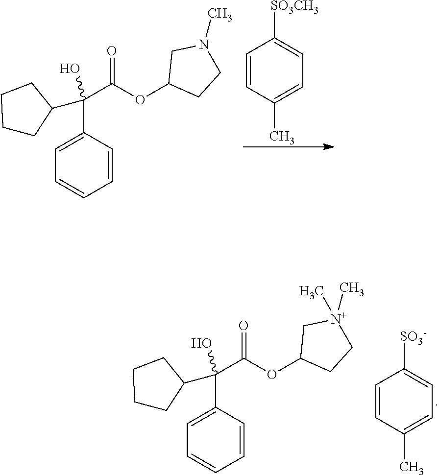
C1=CC(C)=CC=C1[SO3CH3].C1=C(C(C2CCCC2)(O)C(OC2CCN(C)C2)=O)C=CC=C1.C1=CC(C)=CC=C1[SO3-].C1=C(C(C2CCCC2)(O)C(OC2CC[N+](C)(C)C2)=O)C=CC=C1
